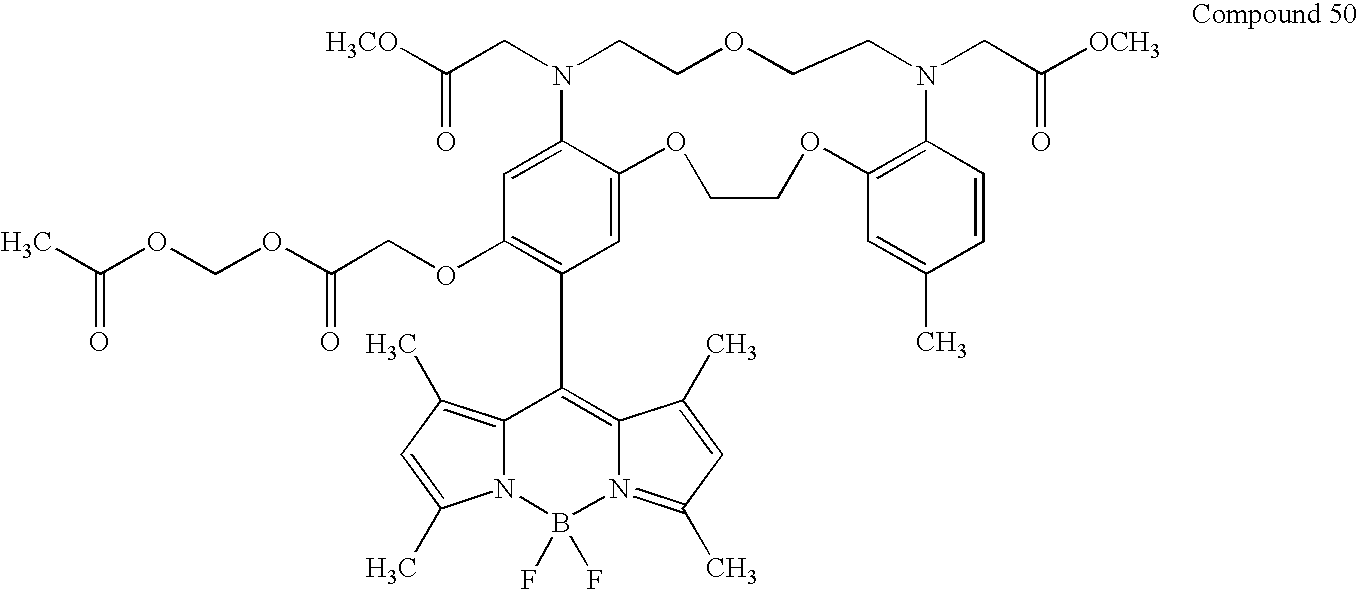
C1(OCC(OCOC(C)=O)=O)=C(C2=C3N(=C(C)C=C3C)B(F)(F)N3C2=C(C)C=C3C)C=C2C(=C1)N(CC([H3CO])=O)CCOCCN(CC([OCH3])=O)C1=C(OCCO2)C=C(C)C=C1
